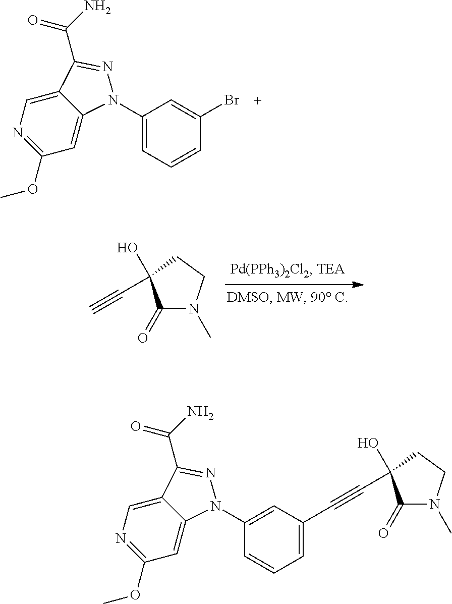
C12=CN=C(OC)C=C1N(C1=CC=CC(Br)=C1)N=C2C(N)=O.C1(=O)N(C)CCC1(O)C#C.C12=CN=C(OC)C=C1N(C1=CC(C#CC3(O)C(=O)N(C)CC3)=CC=C1)N=C2C(N)=O
